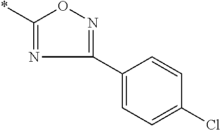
C1(*)=NC(C2=CC=C(Cl)C=C2)=NO1
